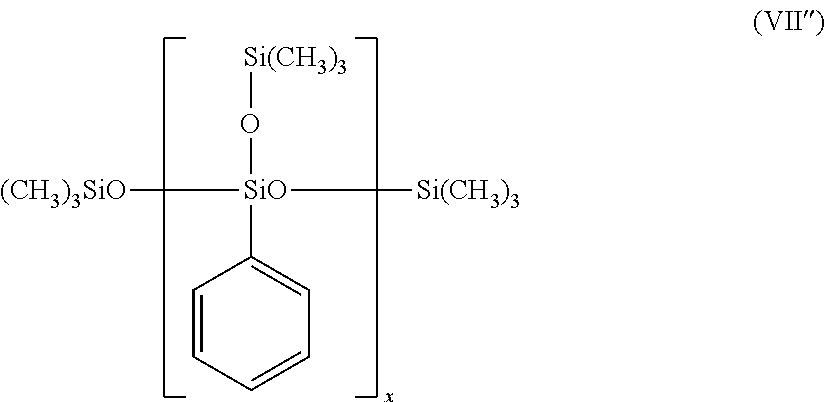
[(CH3)3SiO][SiO]([Si(CH3)3])(C1=CC=CC=C1)O[Si(CH3)3]
